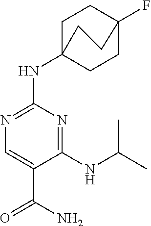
C1(NC(C)C)=NC(NC23CCC(F)(CC2)CC3)=NC=C1C(N)=O
